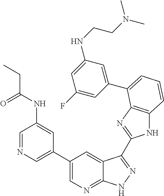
N1C2=C(N=C1C1=NNC3=NC=C(C4=CN=CC(NC(CC)=O)=C4)C=C31)C(C1=CC(NCCN(C)C)=CC(F)=C1)=CC=C2
